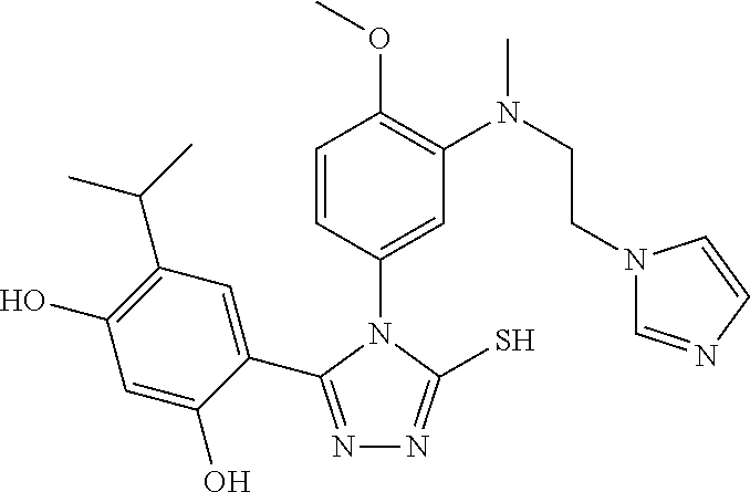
N1=C(C2=CC(C(C)C)=C(O)C=C2O)N(C2=CC(N(C)CCN3C=NC=C3)=C(OC)C=C2)C(S)=N1
